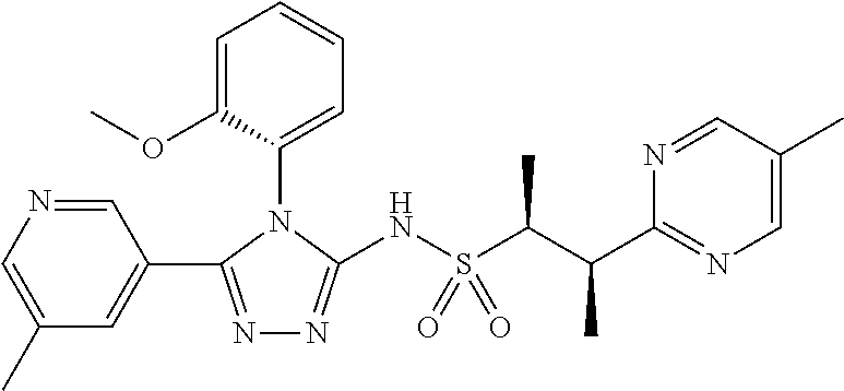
C1=C(OC)C(N2C(NS(C(C(C3=NC=C(C)C=N3)C)C)(=O)=O)=NN=C2C2=CC(C)=CN=C2)=CC=C1
